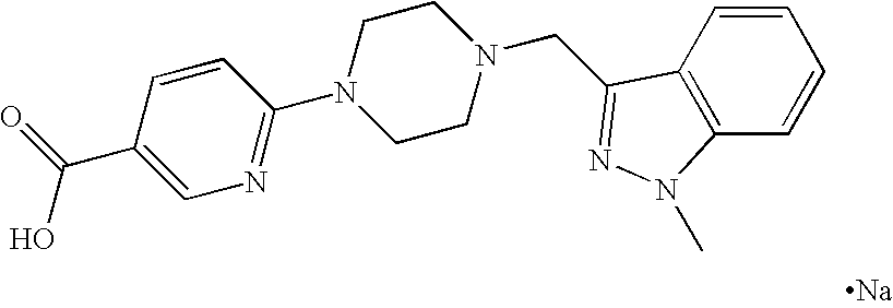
C1=CC2=C(C=C1)N(C)N=C2CN1CCN(C2=NC=C(C(=O)O)C=C2)CC1.[Na]
